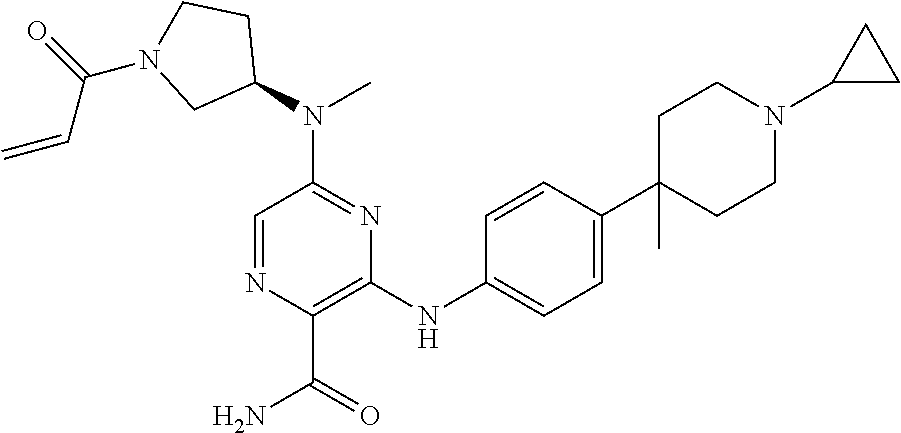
C1(N(C2=NC(NC3=CC=C(C4(C)CCN(C5CC5)CC4)C=C3)=C(C(=O)N)N=C2)C)CCN(C(C=C)=O)C1
